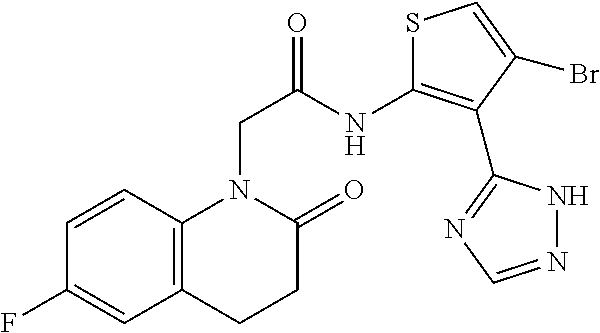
C1=CC(F)=CC2=C1N(CC(=O)NC1=C(C3=NC=NN3)C(Br)=CS1)C(=O)CC2
